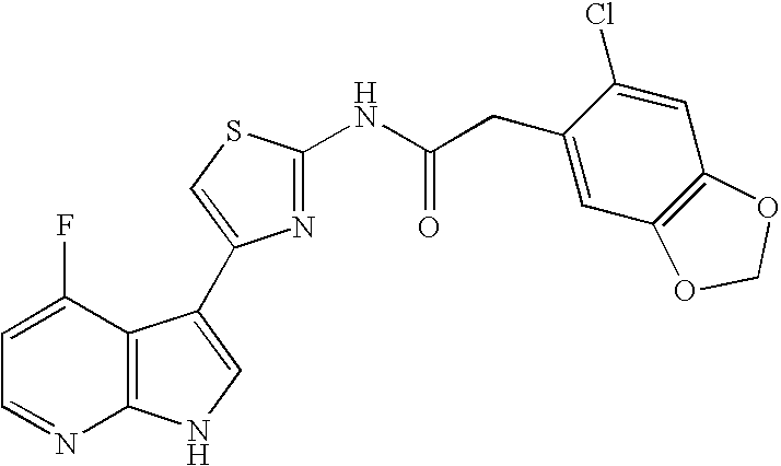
C1=C(F)C2=C(N=C1)NC=C2C1=CSC(NC(CC2=CC3=C(C=C2Cl)OCO3)=O)=N1
